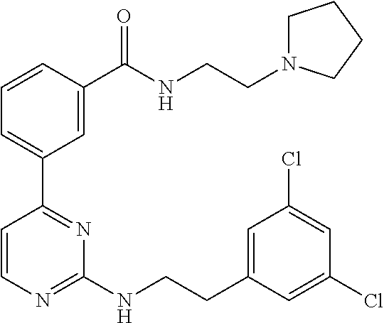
C1=CC(C(NCCN2CCCC2)=O)=CC(C2=NC(NCCC3=CC(Cl)=CC(Cl)=C3)=NC=C2)=C1
